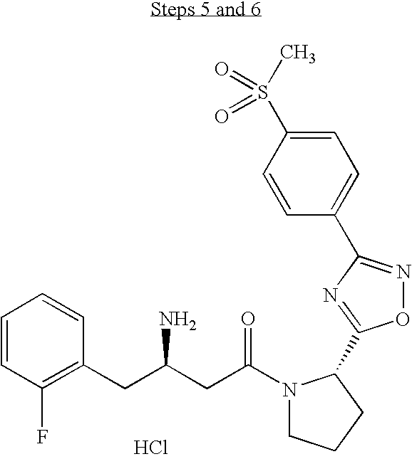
C1=CC(F)=C(CC(CC(N2CCCC2C2=NC(C3=CC=C(S(C)(=O)=O)C=C3)=NO2)=O)N)C=C1.Cl
